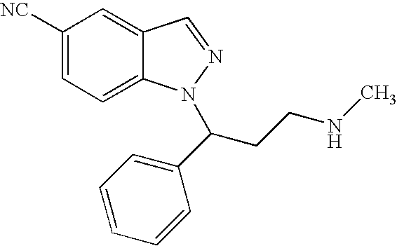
C1([NC])=CC=C2C(=C1)C=NN2C(CCNC)C1=CC=CC=C1
